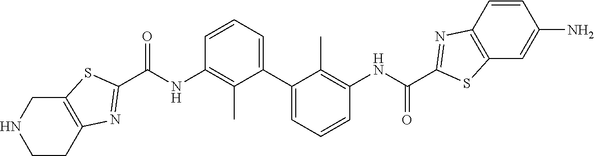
C1CC2=C(CN1)SC(C(NC1=C(C)C(C3=CC=CC(NC(=O)C4=NC5=C(C=C(N)C=C5)S4)=C3C)=CC=C1)=O)=N2
